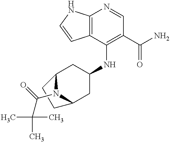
C12=C(C(NC3CC4N(C(=O)C(C)(C)C)C(C3)CC4)=C(C(N)=O)C=N1)C=CN2
